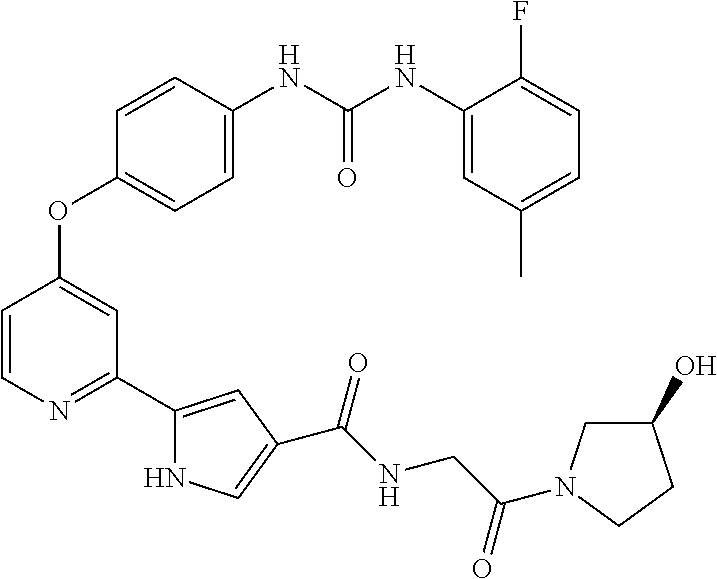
C1=CN=C(C2=CC(C(NCC(=O)N3CC(O)CC3)=O)=CN2)C=C1OC1=CC=C(NC(NC2=CC(C)=CC=C2F)=O)C=C1
